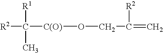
[R2]C([C(O)]OCC(=C)[R2])([R1])C
